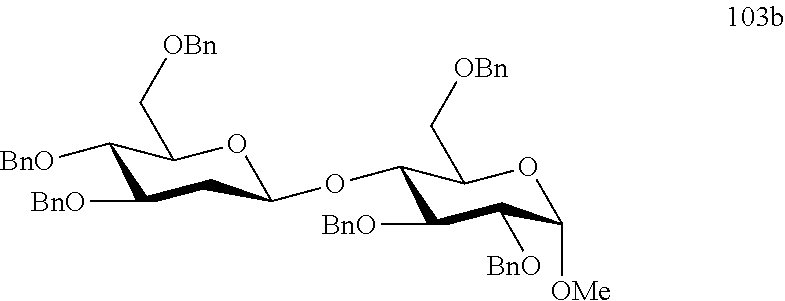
C1([BnO])C([BnO])CC(OC2C([BnO])C([BnO])C([OMe])OC2C[OBn])OC1C[OBn]
